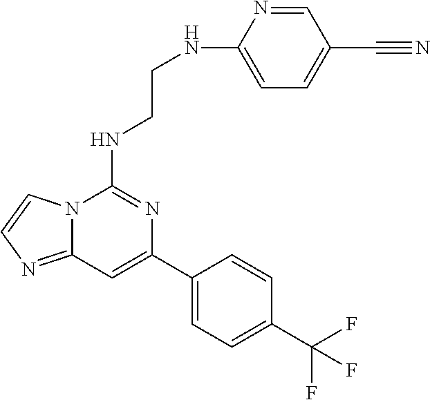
C1=C(C2=CC3=NC=CN3C(NCCNC3=CC=C(C#N)C=N3)=N2)C=CC(C(F)(F)F)=C1
